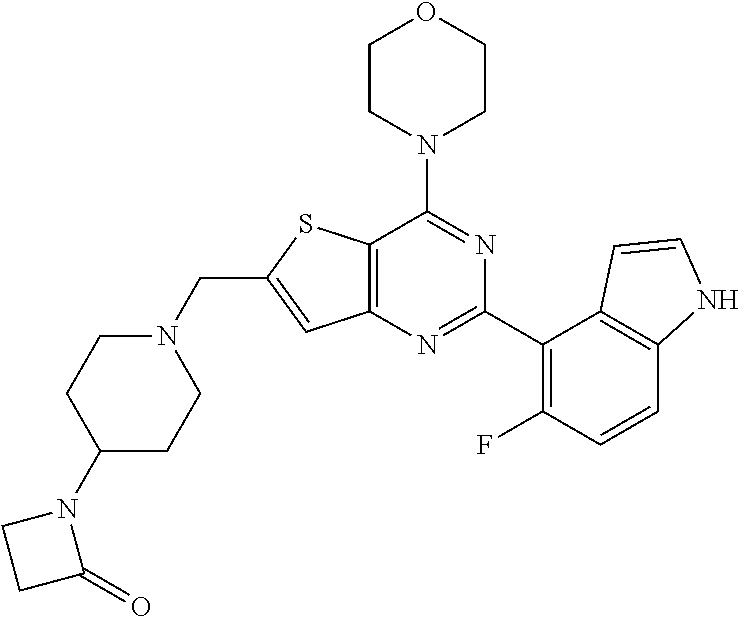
C12=C(N=C(C3=C(F)C=CC4=C3C=CN4)N=C1N1CCOCC1)C=C(CN1CCC(N3CCC3=O)CC1)S2
